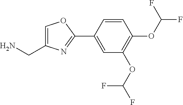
C1=C(CN)N=C(C2=CC(OC(F)F)=C(OC(F)F)C=C2)O1
